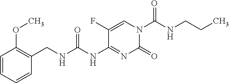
C1(=O)N(C(=O)NCCC)C=C(F)C(NC(=O)NCC2=C(OC)C=CC=C2)=N1
